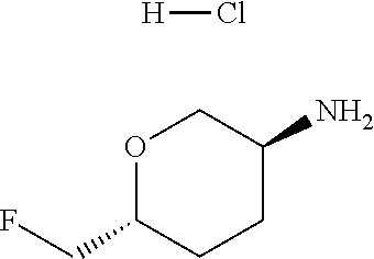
NC1COC(CF)CC1.[H]Cl
